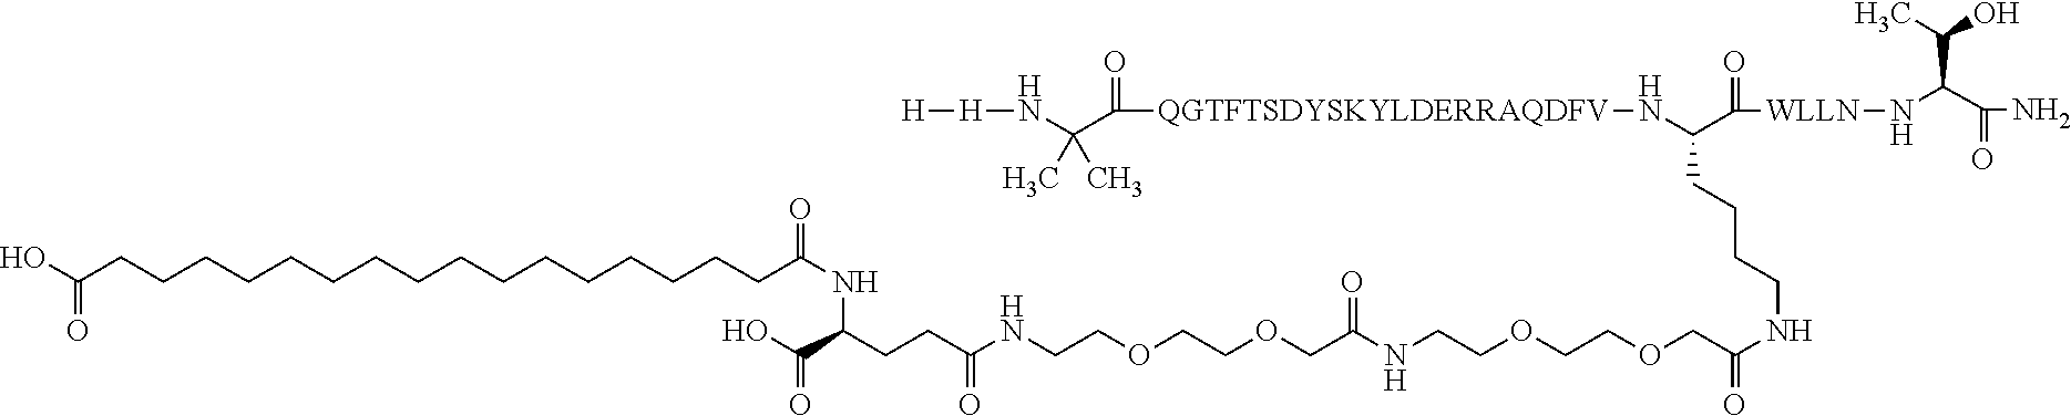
C(CCCCCCCCCCCCCCCCC(NC(C(=O)O)CCC(NCCOCCOCC(=O)NCCOCCOCC(NCCCCC(N[QGTFTSDYSKYLDERRAQDFV]C(=O)C(N[H][H])(C)C)C(=O)[WLLN]NC(C(=O)N)C(C)O)=O)=O)=O)(O)=O
